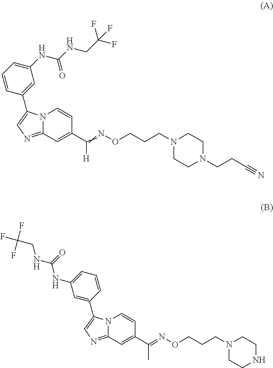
N12C(=NC=C1C1=CC(NC(NCC(F)(F)F)=O)=CC=C1)C=C(C(=NOCCCN1CCN(CCC#N)CC1)[H])C=C2.N12C(=NC=C1C1=CC(NC(NCC(F)(F)F)=O)=CC=C1)C=C(C(=NOCCCN1CCNCC1)C)C=C2
